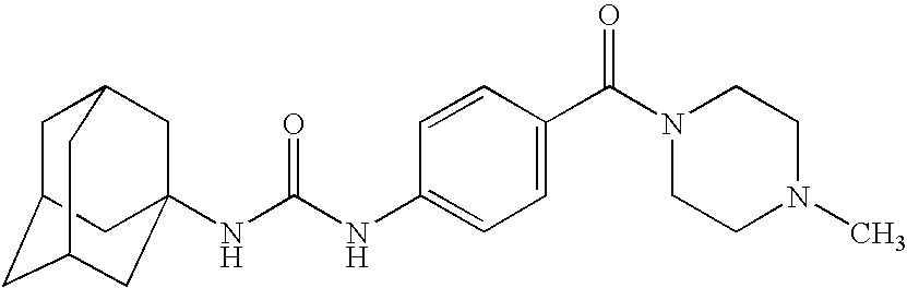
N(C(NC1=CC=C(C(N2CCN(C)CC2)=O)C=C1)=O)C12CC3CC(CC(C1)C3)C2
